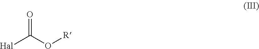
[Hal]C(O[R])=O
